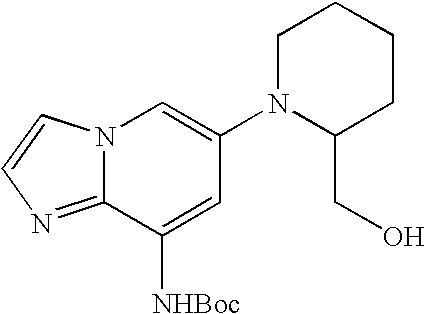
N12C(=NC=C1)C([NHBoc])=CC(N1C(CO)CCCC1)=C2
